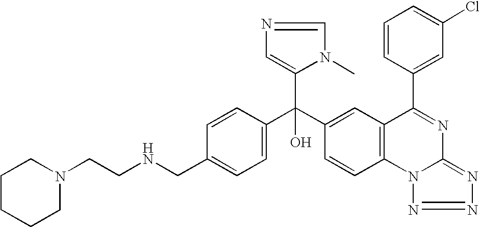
C1=C(CNCCN2CCCCC2)C=CC(C(C2=CC3=C(C=C2)N2C(=NN=N2)N=C3C2=CC(Cl)=CC=C2)(C2=CN=CN2C)O)=C1
